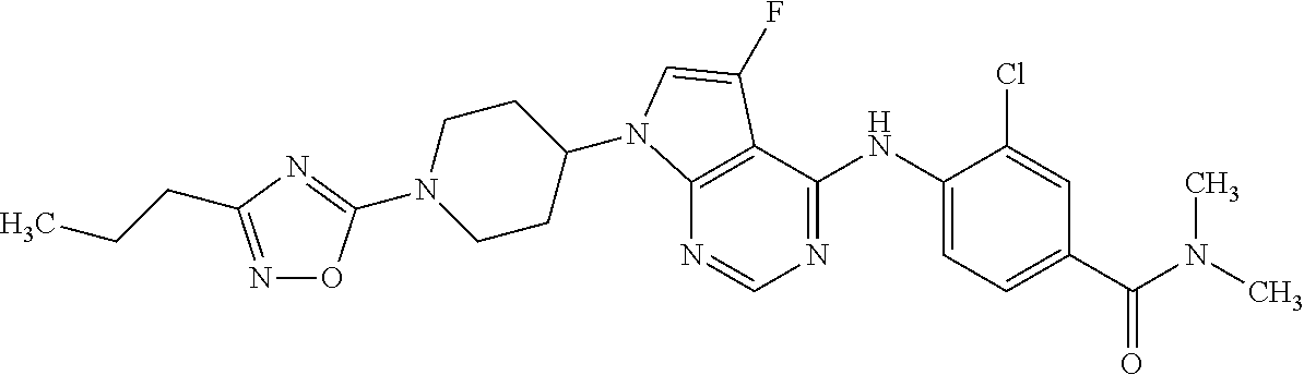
C12=C(C(NC3=CC=C(C(N(C)C)=O)C=C3Cl)=NC=N1)C(F)=CN2C1CCN(C2=NC(CCC)=NO2)CC1
